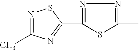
C1(C2=NC(C)=NS2)=NN=C(C)S1
